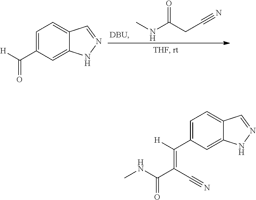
C1=C(C([H])=C(C(NC)=O)C#N)C=C2C(=C1)C=NN2.C1=C(C([H])=O)C=C2C(=C1)C=NN2.CNC(CC#N)=O
